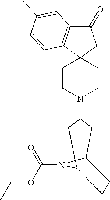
C1CN(C2CC3C4(N(C(OCC)=O)C4CC3)C2)CCC12CC(=O)C1=C2C=CC(C)=C1
